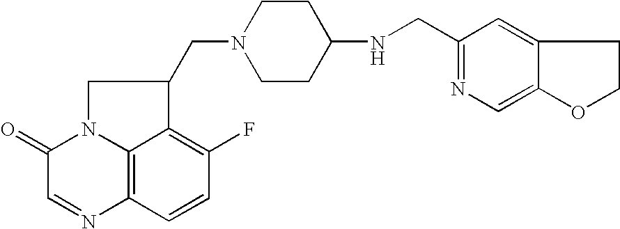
C1(=O)C=NC2=C3N1CC(CN1CCC(NCC4=NC=C5C(=C4)CCO5)CC1)C3=C(F)C=C2
